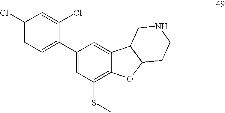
C1(Cl)=CC=C(C2=CC(SC)=C3C(=C2)C2C(O3)CCNC2)C(Cl)=C1
